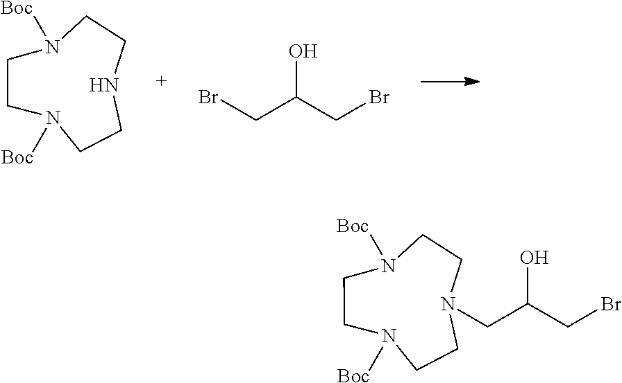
C1CN([Boc])CCN([Boc])CCN1.BrCC(CBr)O.C1CN([Boc])CCN([Boc])CCN1CC(CBr)O
